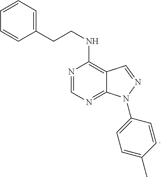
N1=CN=C2C(=C1NCCC1=CC=CC=C1)C=NN2C1=CC=C(C)C=C1
